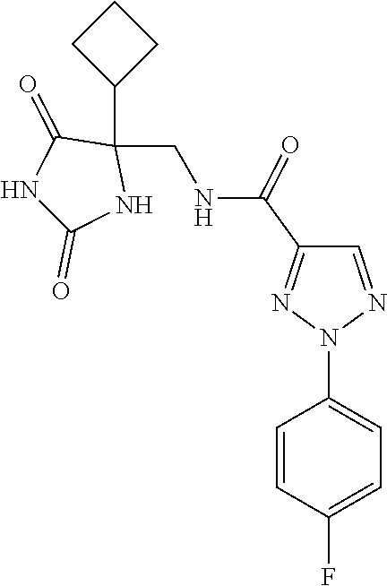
C1(F)=CC=C(N2N=C(C(NCC3(C4CCC4)C(=O)NC(=O)N3)=O)C=N2)C=C1
